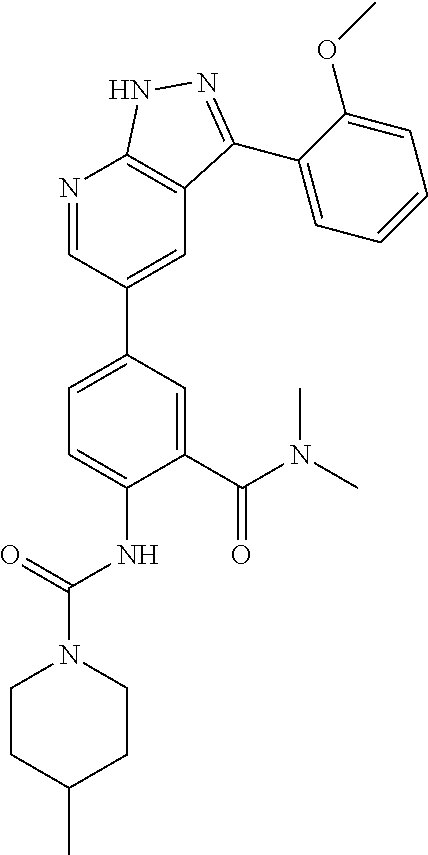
C1(C(N(C)C)=O)=CC(C2=CC3=C(N=C2)NN=C3C2=CC=CC=C2OC)=CC=C1NC(=O)N1CCC(C)CC1
